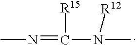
CN=C([R15])N(C)[R12]
